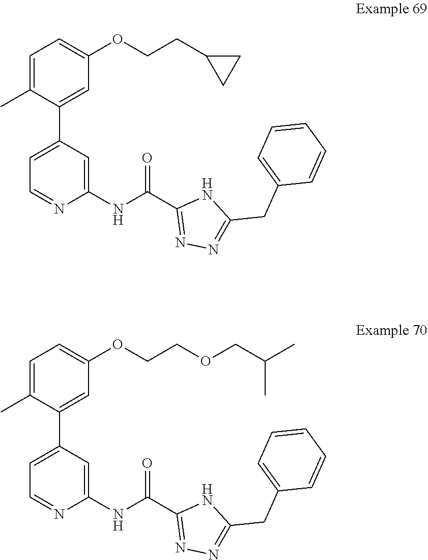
C1=C(C)C(C2=CC=NC(NC(C3=NN=C(CC4=CC=CC=C4)N3)=O)=C2)=CC(OCCC2CC2)=C1.C1=C(C2=CC=NC(NC(C3=NN=C(CC4=CC=CC=C4)N3)=O)=C2)C(C)=CC=C1OCCOCC(C)C
